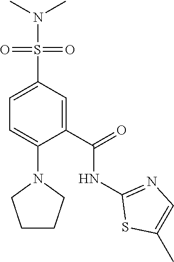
C1=C(S(N(C)C)(=O)=O)C=C(C(=O)NC2=NC=C(C)S2)C(N2CCCC2)=C1
